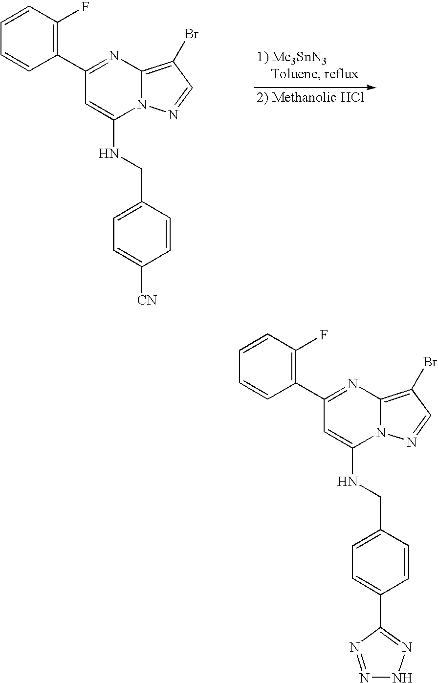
C1(C2=C(F)C=CC=C2)=NC2=C(Br)C=NN2C(NCC2=CC=C(C3=NNN=N3)C=C2)=C1.C1(C2=C(F)C=CC=C2)=NC2=C(Br)C=NN2C(NCC2=CC=C([CN])C=C2)=C1
